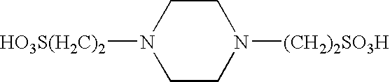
C1CN([HO3S(H2C)2])CCN1[(CH2)2SO3H]
